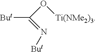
[But]C(=N[But])O[Ti(NMe2)3]
